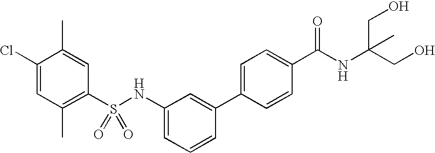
C1(Cl)=CC(C)=C(S(NC2=CC=CC(C3=CC=C(C(NC(CO)(CO)C)=O)C=C3)=C2)(=O)=O)C=C1C
